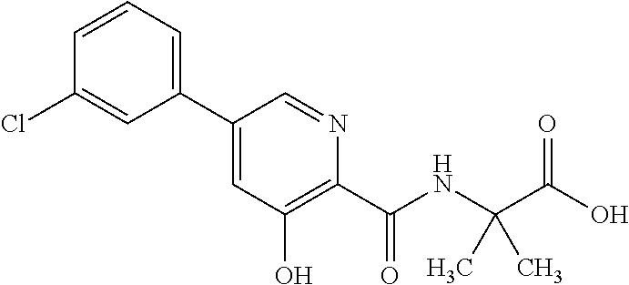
C1(C2=CC(O)=C(C(NC(C(O)=O)(C)C)=O)N=C2)=CC=CC(Cl)=C1
